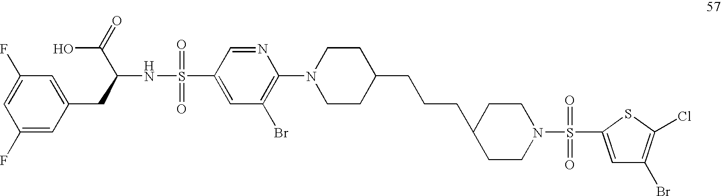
C1(F)=CC(CC(NS(=O)(=O)C2=CC(Br)=C(N3CCC(CCCC4CCN(S(=O)(=O)C5=CC(Br)=C(Cl)S5)CC4)CC3)N=C2)C(=O)O)=CC(F)=C1
